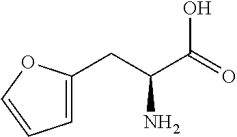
C1=C(CC(C(=O)O)N)OC=C1
